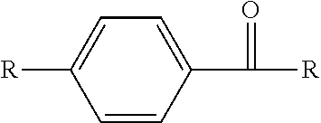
C1=C([R])C=CC(C([R])=O)=C1
